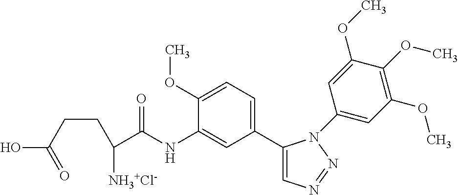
C1(C2=CC=C(OC)C(NC(C([NH3+Cl-])CCC(O)=O)=O)=C2)=CN=NN1C1=CC(OC)=C(OC)C(OC)=C1
